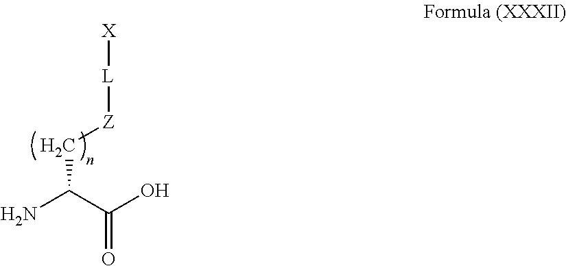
NC(C(O)=O)C[Z][L][X]
